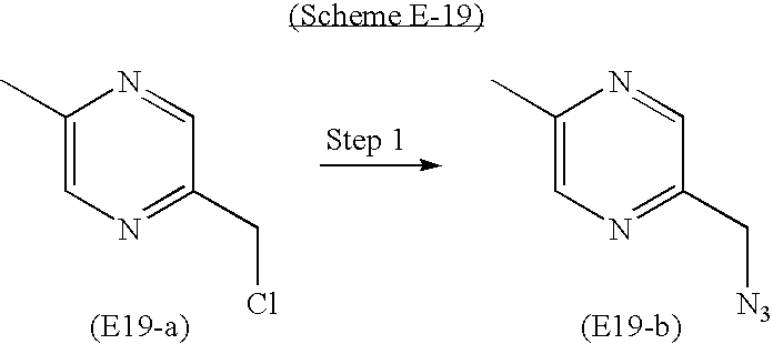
C1(C)=CN=C(CCl)C=N1.C1(C)=CN=C(C[N3])C=N1
